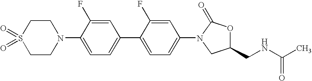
C1CN(C2=CC=C(C3=CC=C(N4C(=O)OC(CNC(C)=O)C4)C=C3F)C=C2F)CCS1(=O)=O
